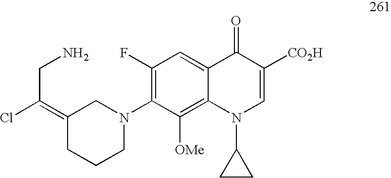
C1(F)=C(N2CC(=C(Cl)CN)CCC2)C([OMe])=C2C(=C1)C(=O)C([CO2H])=CN2C1CC1
